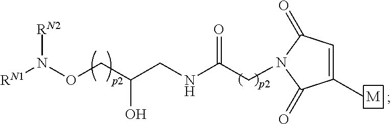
[M].O=C1C=C(C)C(=O)N1CC(NCC(O)CON([RN1])[RN2])=O
